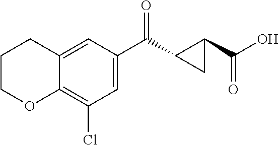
C1=C(C(C2CC2C(O)=O)=O)C=C2C(=C1Cl)OCCC2
